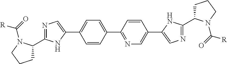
C1(C2=NC=C(C3=CN=C(C4CCCN4C([R])=O)N3)C=C2)=CC=C(C2=CN=C(C3CCCN3C([R])=O)N2)C=C1
